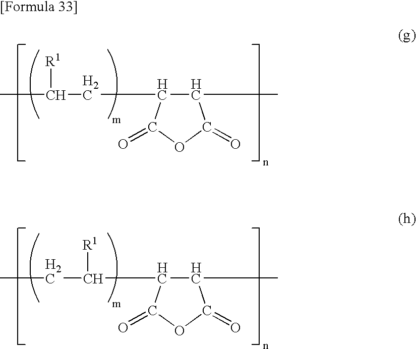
CCC(C1C(C)C(=O)OC1=O)[R1].CC(CC1C(C)C(=O)OC1=O)[R1]
